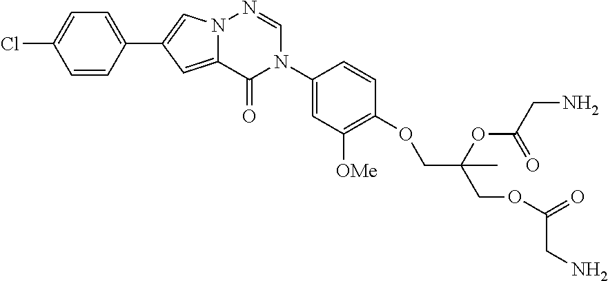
C1=CC(C2=CN3C(=C2)C(=O)N(C2=CC([OMe])=C(OCC(OC(=O)CN)(C)COC(=O)CN)C=C2)C=N3)=CC=C1Cl
